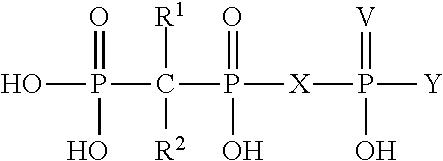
OP(C(P([X]P([Y])(=[V])O)(=O)O)([R1])[R2])(=O)O
